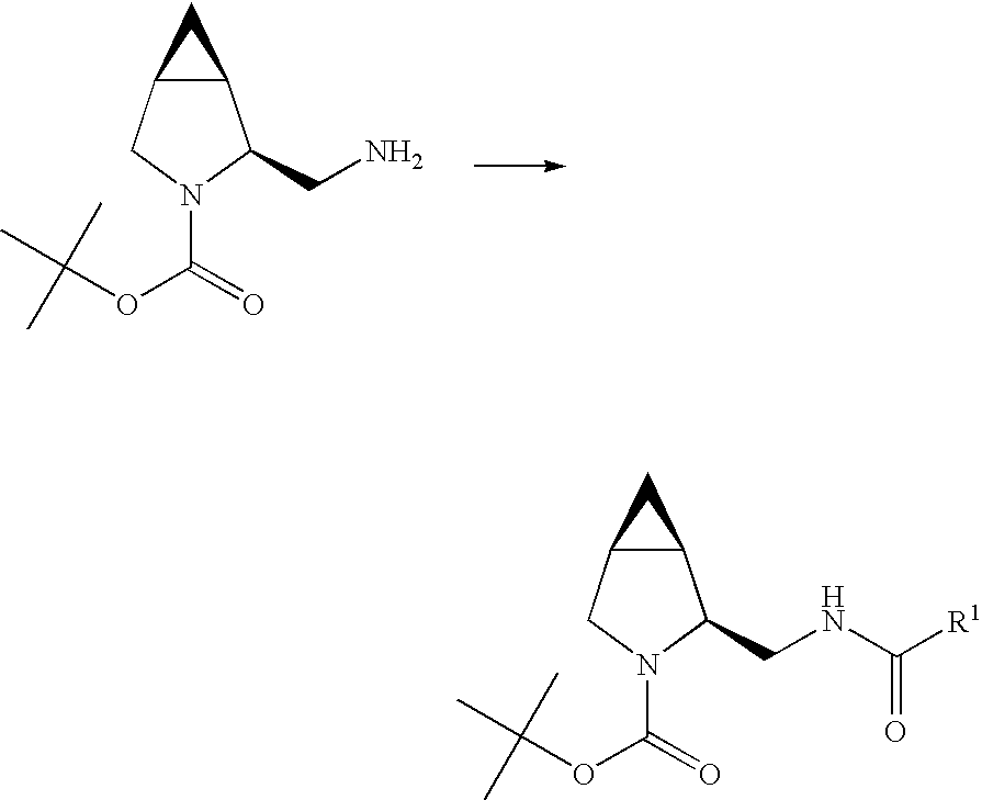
C12C(CN(C(OC(C)(C)C)=O)C1CNC([R1])=O)C2.C12C(CN(C(OC(C)(C)C)=O)C1CN)C2
